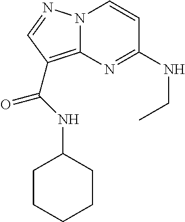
N12C(=C(C(NC3CCCCC3)=O)C=N1)N=C(NCC)C=C2
